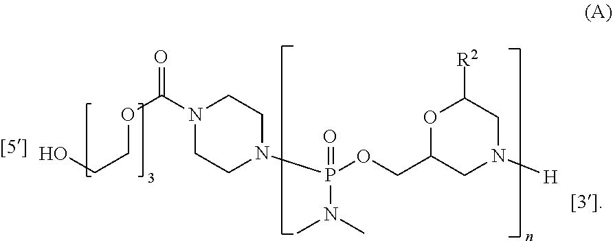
N1(C(OCCO)=O)CCN(P(=O)(OCC2CN([H])CC([R2])O2)N(C)C)CC1
